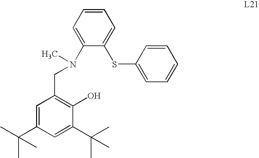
C1=CC=C(N(CC2=C(O)C(C(C)(C)C)=CC(C(C)(C)C)=C2)C)C(SC2=CC=CC=C2)=C1
